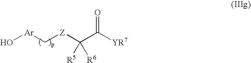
[Z](C(C([YR7])=O)([R5])[R6])C[Ar]O
